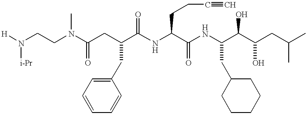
[H]N(CCN(C(CC(C(NC(C(NC(C(C(CC(C)C)O)O)CC1CCCCC1)=O)CCC#C)=O)CC1=CC=CC=C1)=O)C)[i-Pr]
